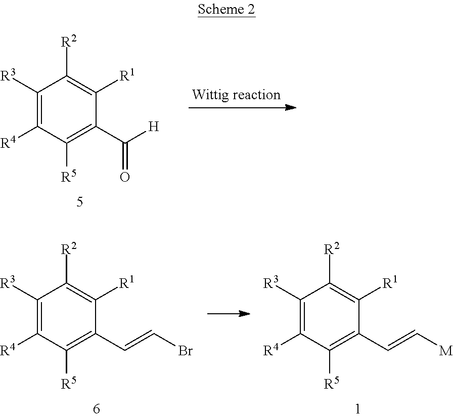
C1([R3])=C([R4])C([R5])=C(C([H])=O)C([R1])=C1[R2].C1([R3])=C([R4])C([R5])=C(C=C[M])C([R1])=C1[R2].C1([R3])=C([R4])C([R5])=C(C=CBr)C([R1])=C1[R2]
